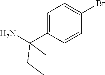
C1=C(C(N)(CC)CC)C=CC(Br)=C1
